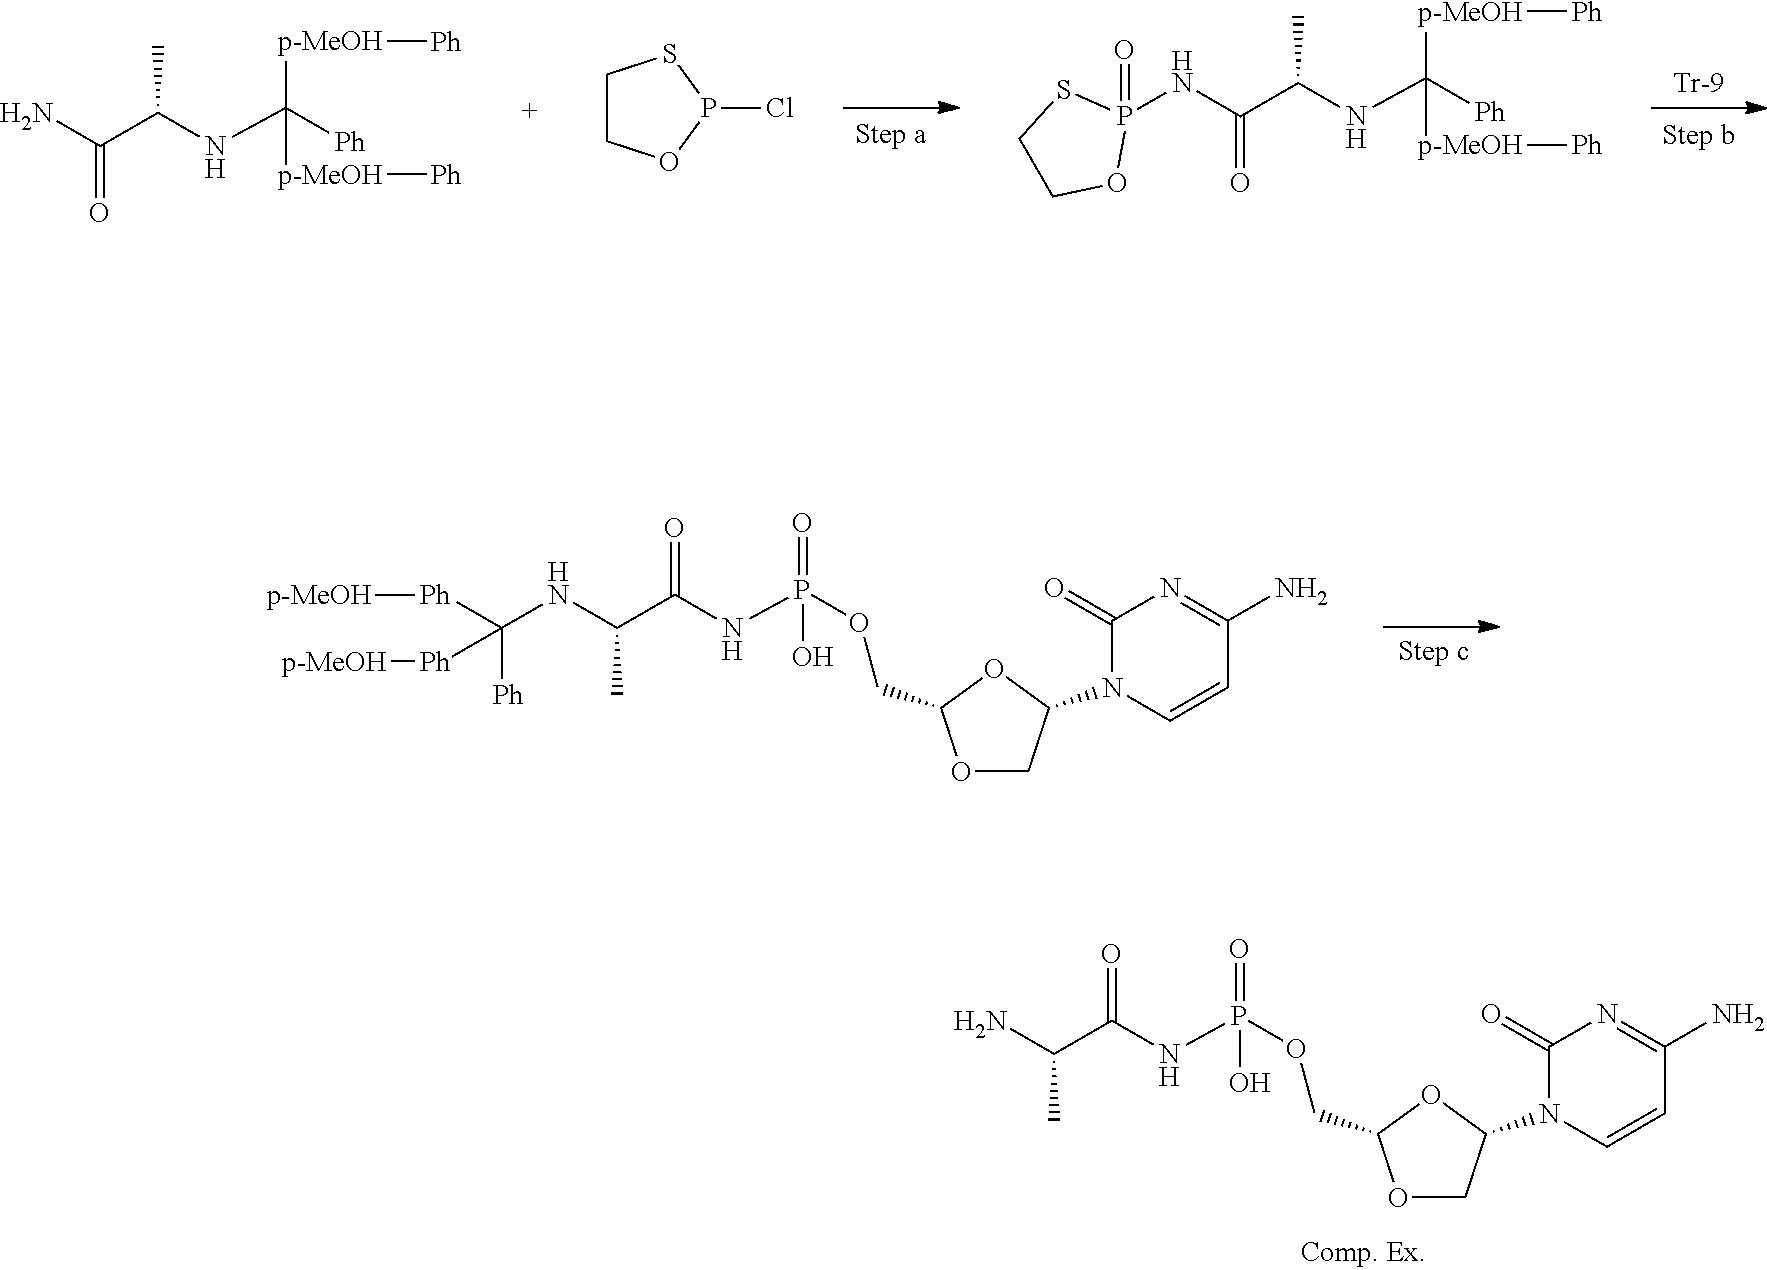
NC(C(NC([Ph])([p-MeOH][Ph])[p-MeOH][Ph])C)=O.N(C(C(NC([Ph])([p-MeOH][Ph])[p-MeOH][Ph])C)=O)P1(=O)SCCO1.C1COP(Cl)S1.N(C(C)C(NP(OCC1OCC(N2C=CC(N)=NC2=O)O1)(=O)O)=O)C([Ph][p-MeOH])([Ph])[Ph][p-MeOH].NC(C)C(NP(OCC1OCC(N2C=CC(N)=NC2=O)O1)(=O)O)=O
